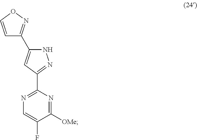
C1=CON=C1C1=CC(C2=NC=C(F)C([OMe])=N2)=NN1
